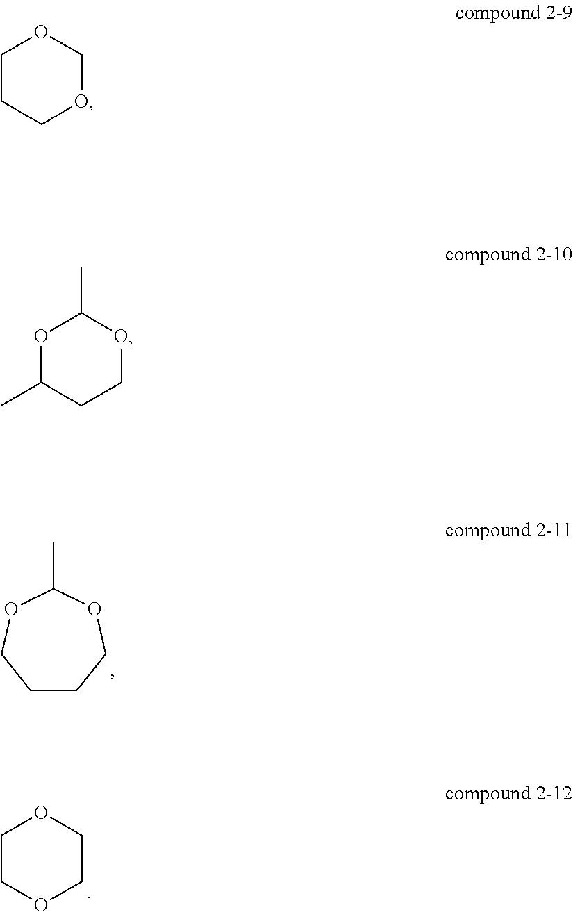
C1CCOC(C)OC1.C1COCCO1.C1CCOCO1.O1C(C)CCOC1C
